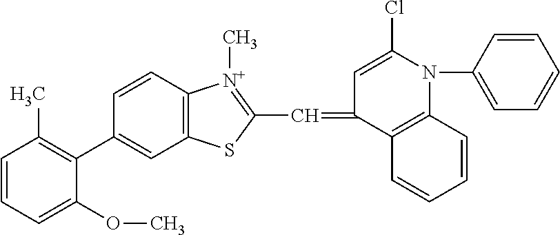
C1=CC=C(OC)C(C2=CC3=C(C=C2)[N+](C)=C(C=C2C=C(Cl)N(C4=CC=CC=C4)C4=C2C=CC=C4)S3)=C1C
